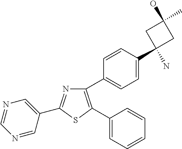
C1(C2=CC=C(C3(N)CC(O)(C)C3)C=C2)=C(C2=CC=CC=C2)SC(C2=CN=CN=C2)=N1
